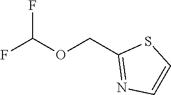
FC(OCC1=NC=CS1)F
